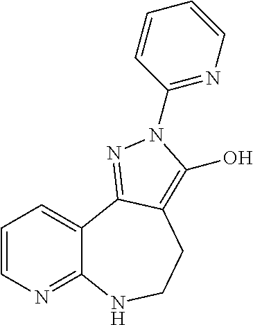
C1=CN=C2C(=C1)C1=NN(C3=NC=CC=C3)C(O)=C1CCN2
